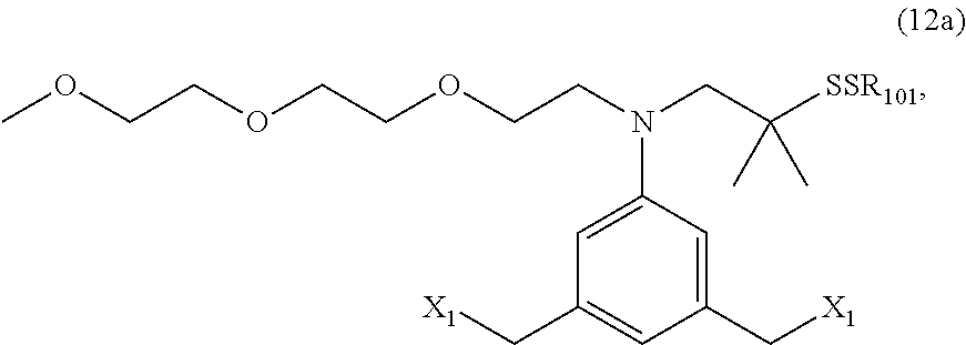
C1=C(N(CC([SSR101])(C)C)CCOCCOCCOC)C=C(C[X1])C=C1C[X1]
